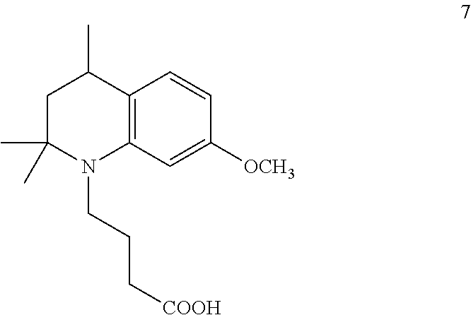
C12=C(C=C([OCH3])C=C1)N(CCC[COOH])C(C)(C)CC2C
